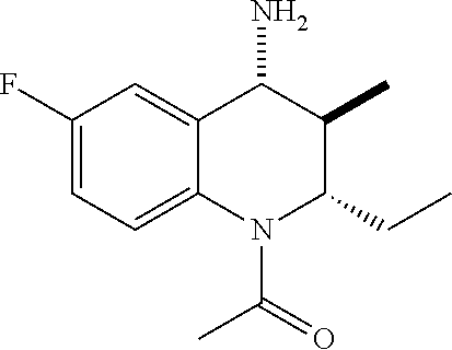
C12=CC=C(F)C=C1C(N)C(C)C(CC)N2C(=O)C
